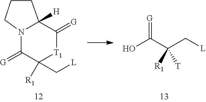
C1CCN2C(=[G])C([R1])(C[L])[T1]C(=[G])C12[H].C(=[G])(O)C([R1])(C[L])[T]
